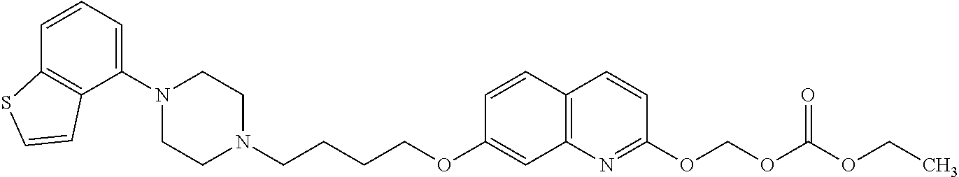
C1(N2CCN(CCCCOC3=CC4=C(C=C3)C=CC(OCOC(OCC)=O)=N4)CC2)=CC=CC2=C1C=CS2
